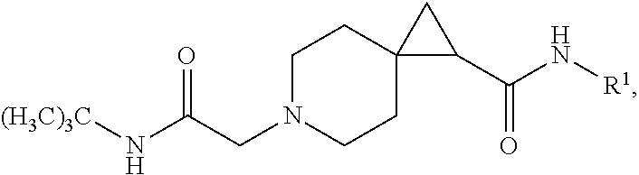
C1N(CC(N[(H3C)3C])=O)CCC2(C1)C(C(N[R1])=O)C2
